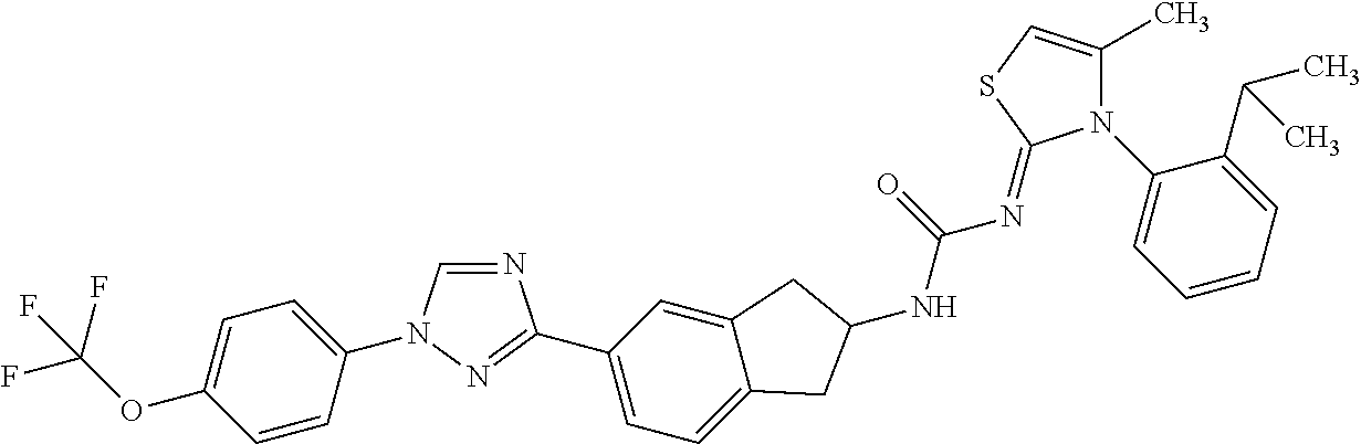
C1=CC(N2C=NC(C3=CC=C4C(=C3)CC(NC(=O)N=C3N(C5=CC=CC=C5C(C)C)C(C)=CS3)C4)=N2)=CC=C1OC(F)(F)F
